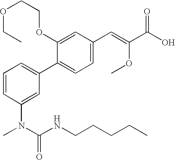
O(C1=CC(C=C(C(O)=O)OC)=CC=C1C1=CC=CC(N(C(NCCCCC)=O)C)=C1)CCOCC
